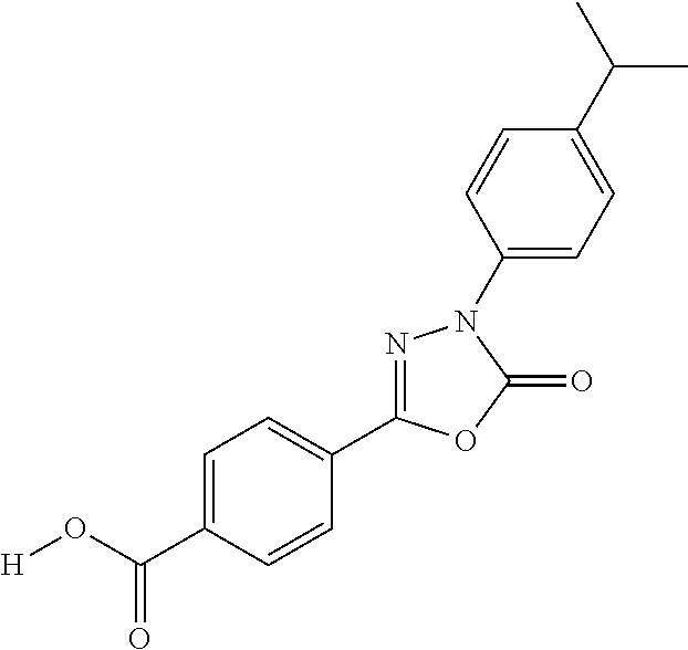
C1(C(O[H])=O)=CC=C(C2=NN(C3=CC=C(C(C)C)C=C3)C(=O)O2)C=C1
